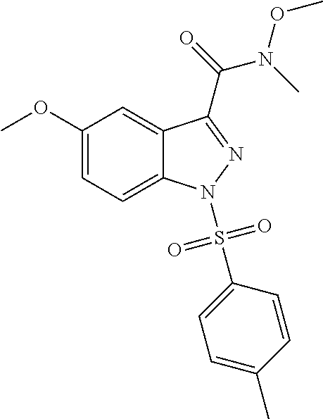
C1(OC)=CC=C2C(=C1)C(C(N(C)OC)=O)=NN2S(C1=CC=C(C)C=C1)(=O)=O
